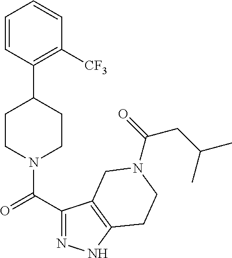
C1CN(C(C2=NNC3=C2CN(C(CC(C)C)=O)CC3)=O)CCC1C1=C([CF3])C=CC=C1
